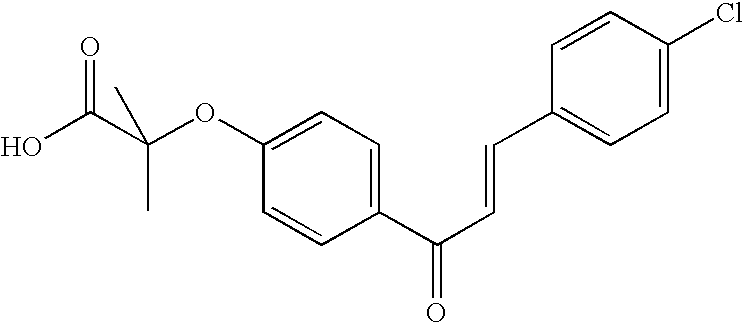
OC(C(OC1=CC=C(C(C=CC2=CC=C(Cl)C=C2)=O)C=C1)(C)C)=O
